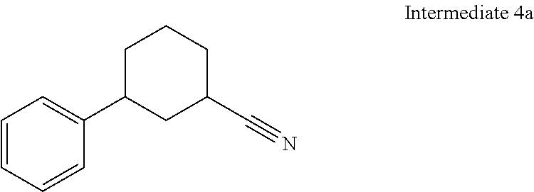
C1=CC=CC(C2CC(C#N)CCC2)=C1
